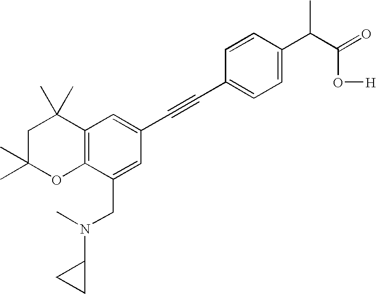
C1=C(C(C(=O)O[H])C)C=CC(C#CC2=CC3=C(C(CN(C4CC4)C)=C2)OC(C)(C)CC3(C)C)=C1
